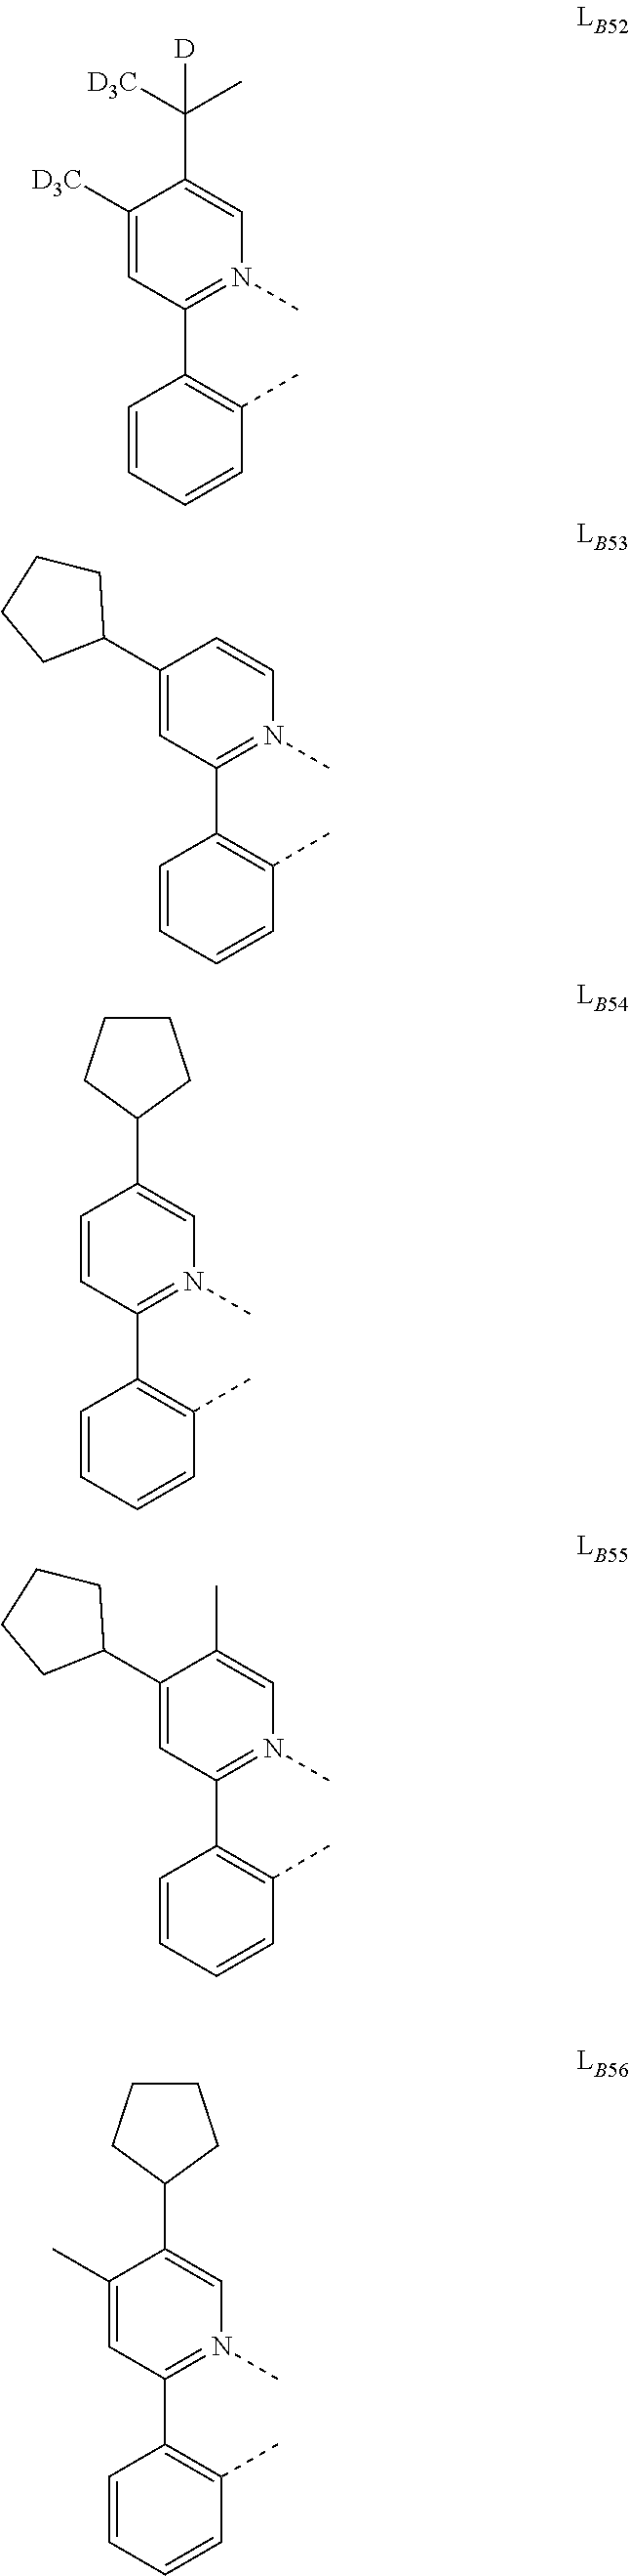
C1=C([D3C])C(C([D3C])(C)[D])=CN(C)=C1C1=C(C)C=CC=C1.C1=C(C2CCCC2)C=CN(C)=C1C1=C(C)C=CC=C1.C1=CC(C2CCCC2)=CN(C)=C1C1=C(C)C=CC=C1.C1=C(C2CCCC2)C(C)=CN(C)=C1C1=C(C)C=CC=C1.C1=C(C)C(C2CCCC2)=CN(C)=C1C1=C(C)C=CC=C1
